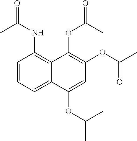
C1=CC=C2C(=C1NC(C)=O)C(OC(C)=O)=C(OC(C)=O)C=C2OC(C)C
